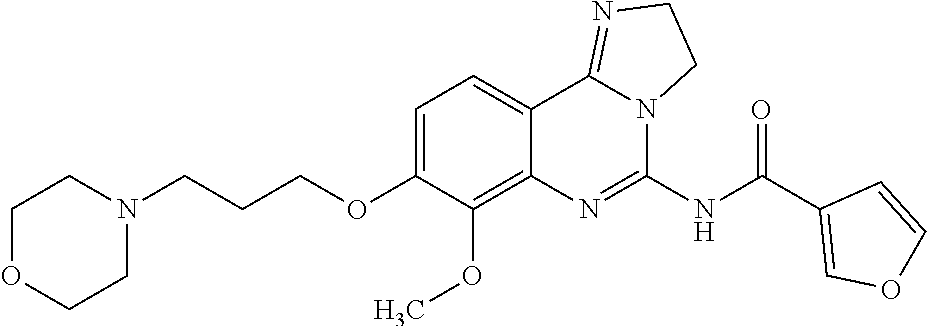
C(COC1=CC=C2C(=C1OC)N=C(NC(C1=COC=C1)=O)N1C2=NCC1)CN1CCOCC1
